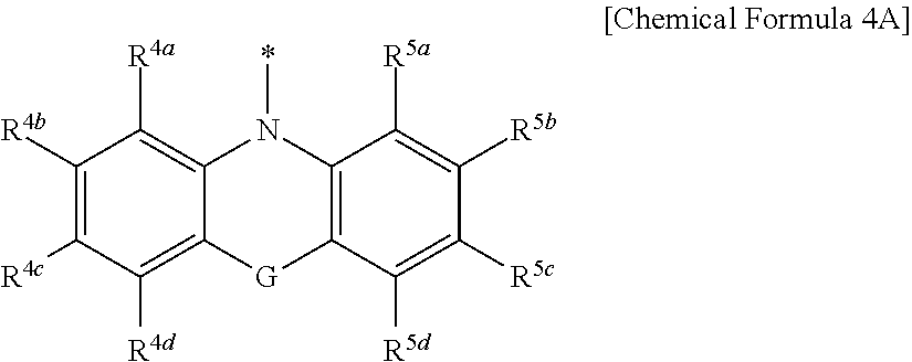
C1([R4b])=C([R4c])C([R4d])=C2C(=C1[R4a])N(*)C1=C([G]2)C([R5d])=C([R5c])C([R5b])=C1[R5a]
